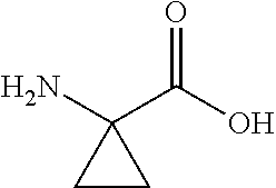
NC1(C(O)=O)CC1
